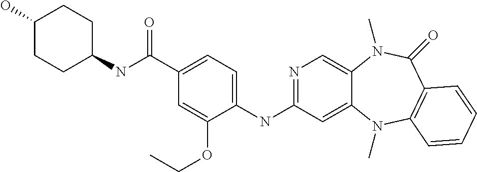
N1=C(NC2=CC=C(C(NC3CCC(O)CC3)=O)C=C2OCC)C=C2C(=C1)N(C)C(=O)C1=C(N2C)C=CC=C1
